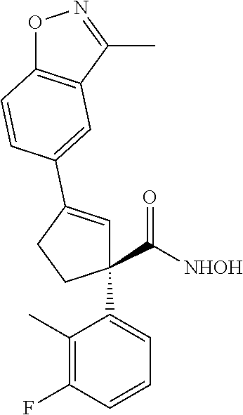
C1(C([NHOH])=O)(C2=CC=CC(F)=C2C)C=C(C2=CC3=C(ON=C3C)C=C2)CC1
